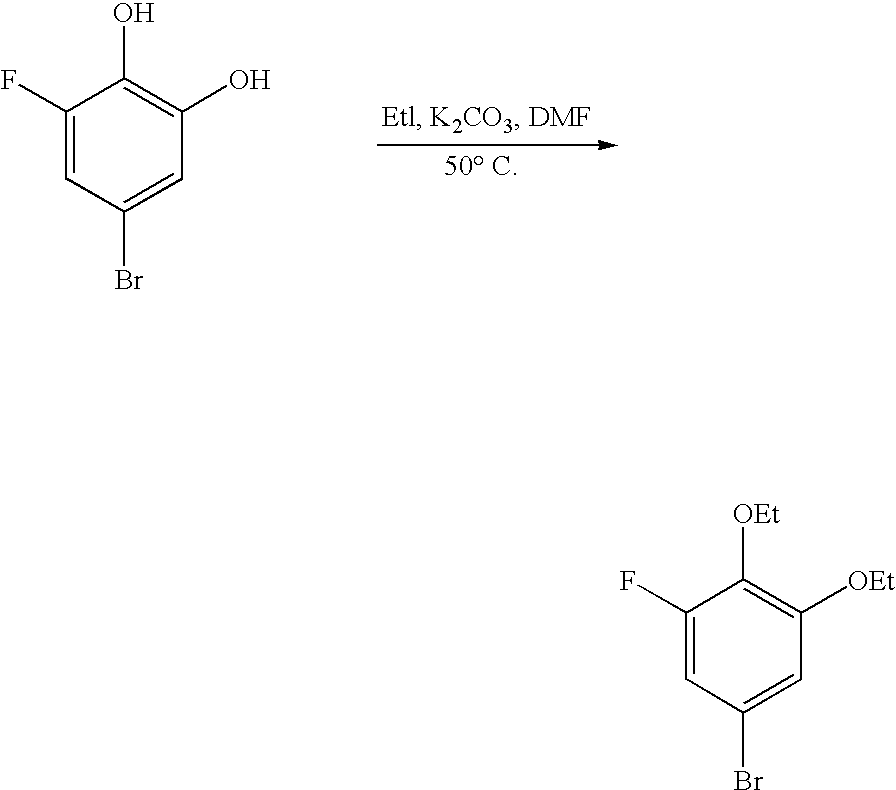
C1(F)=CC(Br)=CC(O)=C1O.C1(F)=CC(Br)=CC([OEt])=C1[OEt]
